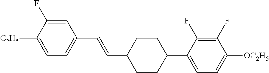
C1=C(F)C([C2H5])=CC=C1C=CC1CCC(C2=CC=C([OC2H5])C(F)=C2F)CC1
